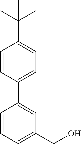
C1(C2=CC(CO)=CC=C2)=CC=C(C(C)(C)C)C=C1
